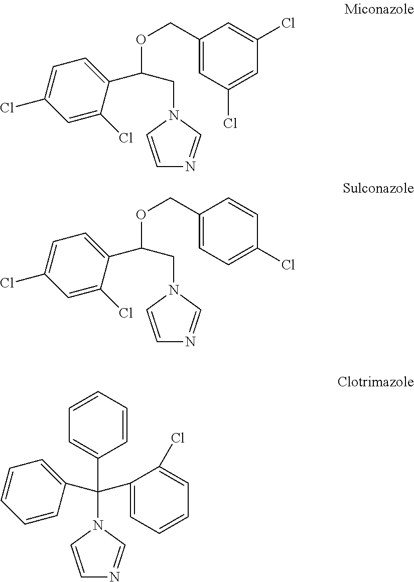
C1(COC(C2=CC=C(Cl)C=C2Cl)CN2C=CN=C2)=CC(Cl)=CC(Cl)=C1.C1(COC(C2=CC=C(Cl)C=C2Cl)CN2C=CN=C2)=CC=C(Cl)C=C1.C(N1C=CN=C1)(C1=CC=CC=C1)(C1=CC=CC=C1Cl)C1=CC=CC=C1
